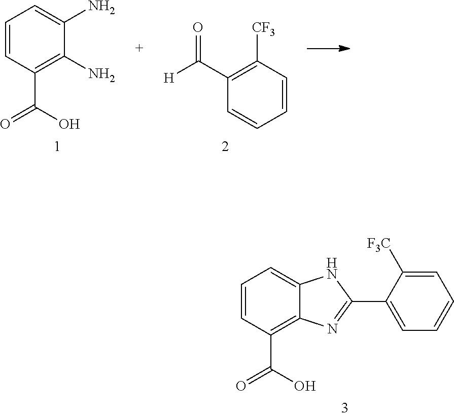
C1=CC(C(O)=O)=C2C(=C1)NC(C1=CC=CC=C1[F3C])=N2.C1(C([H])=O)=C([CF3])C=CC=C1.C1=CC(C(O)=O)=C(N)C(N)=C1
